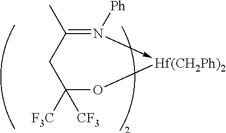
C1(C)=N([Ph])->[Hf(CH2Ph)2]OC([F3C])([CF3])C1
